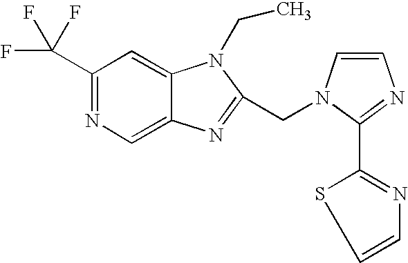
C1(C(F)(F)F)=NC=C2C(=C1)N(CC)C(CN1C=CN=C1C1=NC=CS1)=N2
